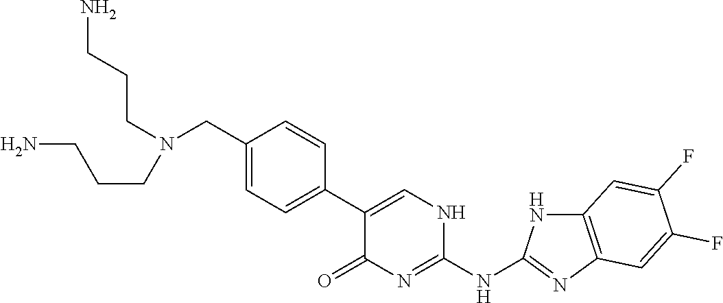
C1(CN(CCCN)CCCN)=CC=C(C2=CNC(NC3=NC4=C(N3)C=C(F)C(F)=C4)=NC2=O)C=C1
